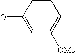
C1(O)=CC([OMe])=CC=C1
